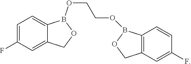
C1=C2C(=CC=C1F)B(OCCOB1C3=C(C=C(F)C=C3)CO1)OC2
